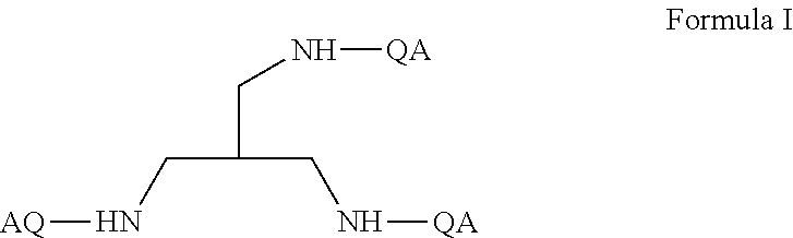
C(C(CN[QA])CN[QA])N[AQ]
